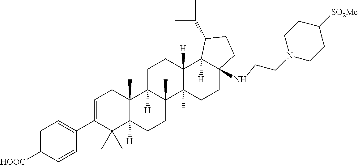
C1=C([HOOC])C=CC(C2=CCC3(C)C([H])(C2(C)C)CCC2(C)C3([H])CCC3([H])C2(C)CCC2(NCCN4CCC([SO2Me])CC4)C3([H])C(C(C)C)CC2)=C1
